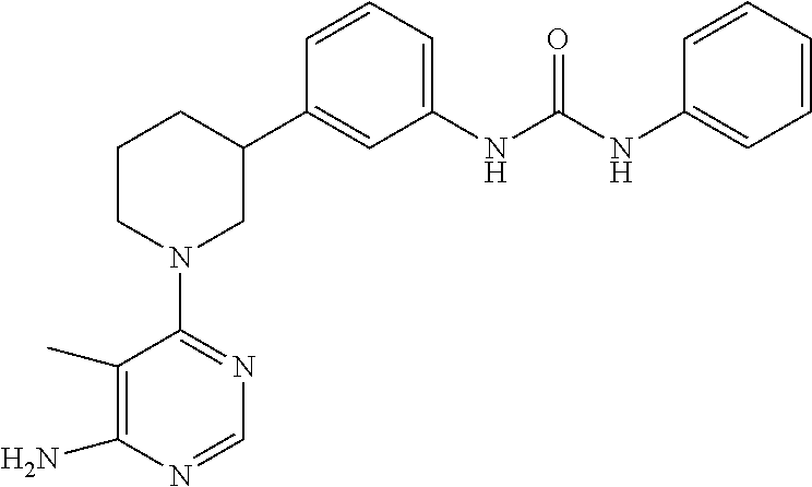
N1=C(N2CC(C3=CC(NC(NC4=CC=CC=C4)=O)=CC=C3)CCC2)C(C)=C(N)N=C1
